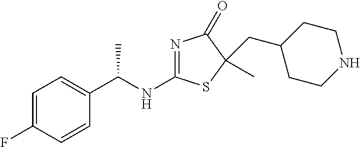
C1=C(F)C=CC(C(NC2=NC(=O)C(CC3CCNCC3)(C)S2)C)=C1
